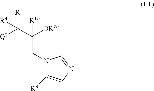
N1(CC([OR2a])([R1a])C([Q2])([R4])[R5])C([R3])=CN=C1
